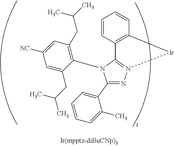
C1(C2=CC=CC=C2C)=NN2=C(N1C1=C(CC(C)C)C=C([NC])C=C1CC(C)C)C1=C(C=CC=C1)[Ir]2
